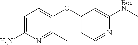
C1=C(N)N=C(C)C(OC2=CC=NC([BocN]C)=C2)=C1
